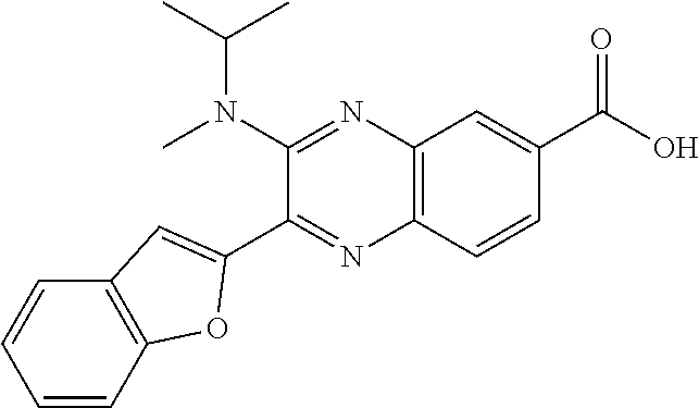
C12=C(C=CC(C(O)=O)=C1)N=C(C1=CC3=C(C=CC=C3)O1)C(N(C(C)C)C)=N2
